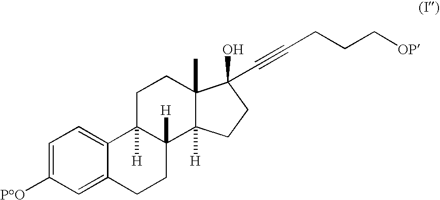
C1=C([PO])C=C2C(=C1)C1([H])C([H])(CC2)C2([H])C(C)(CC1)C(O)(C#CCCC[OP])CC2
